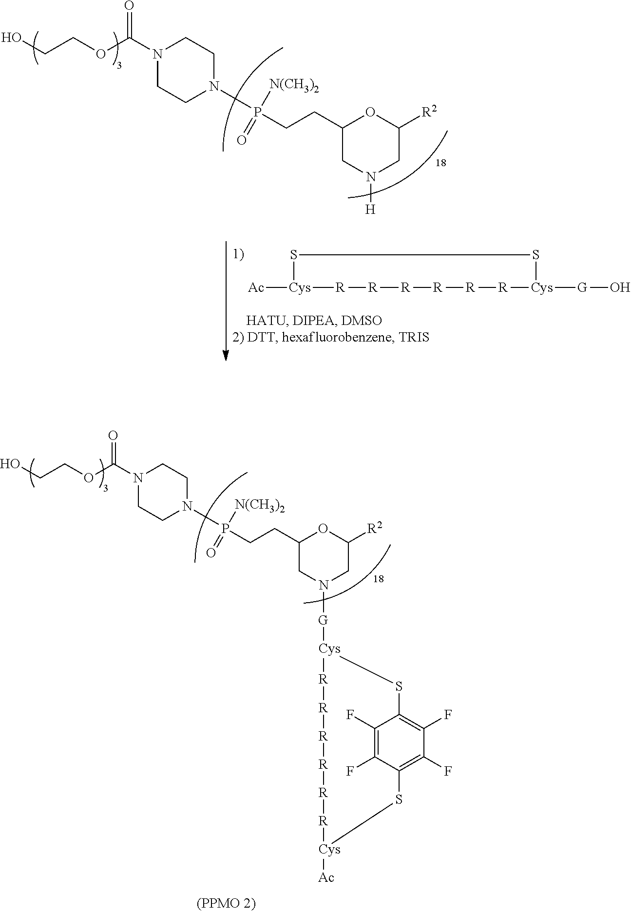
[G]([Cys]1[R][R][R][R][R][R][Cys]([Ac])SC2=C(F)C(F)=C(C(F)=C2F)S1)N1CC([R2])OC(CCP([N(CH3)2])(=O)N2CCN(C(=O)OCCO)CC2)C1.[Ac][Cys]1[R][R][R][R][R][R][Cys]([G]O)SS1.[H]N1CC([R2])OC(CCP([N(CH3)2])(=O)N2CCN(C(=O)OCCO)CC2)C1
